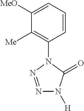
C1([MeO])=CC=CC(N2N=NN([H])C2=O)=C1[Me]
